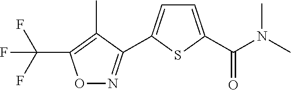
O1N=C(C2=CC=C(C(N(C)C)=O)S2)C(C)=C1C(F)(F)F
